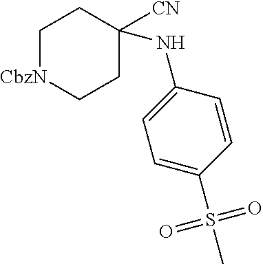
C1[CbzN]CCC([CN])(NC2=CC=C(S(=O)(=O)C)C=C2)C1
